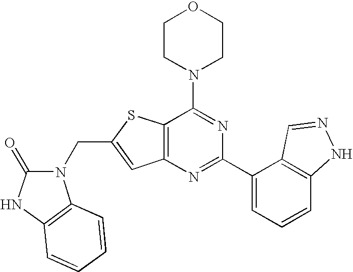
C1CN(C2=NC(C3=CC=CC4=C3C=NN4)=NC3=C2SC(CN2C(=O)NC4=C2C=CC=C4)=C3)CCO1
